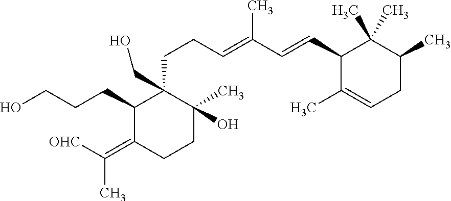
C(C1(CO)C(CCCO)C(=C(C)[OHC])CCC1(C)O)CC=C(C=CC1C(C)=CCC(C)C1(C)C)C
